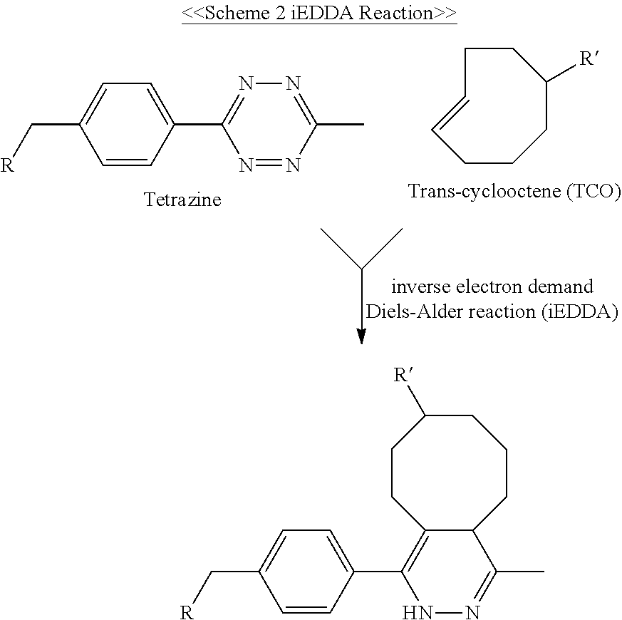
C1=CC(C2=NN=C(C)N=N2)=CC=C1C[R].C1=CCCC([R])CCC1.C1=CC(C2=C3C(C(C)=NN2)CCCC([R])CC3)=CC=C1C[R]
